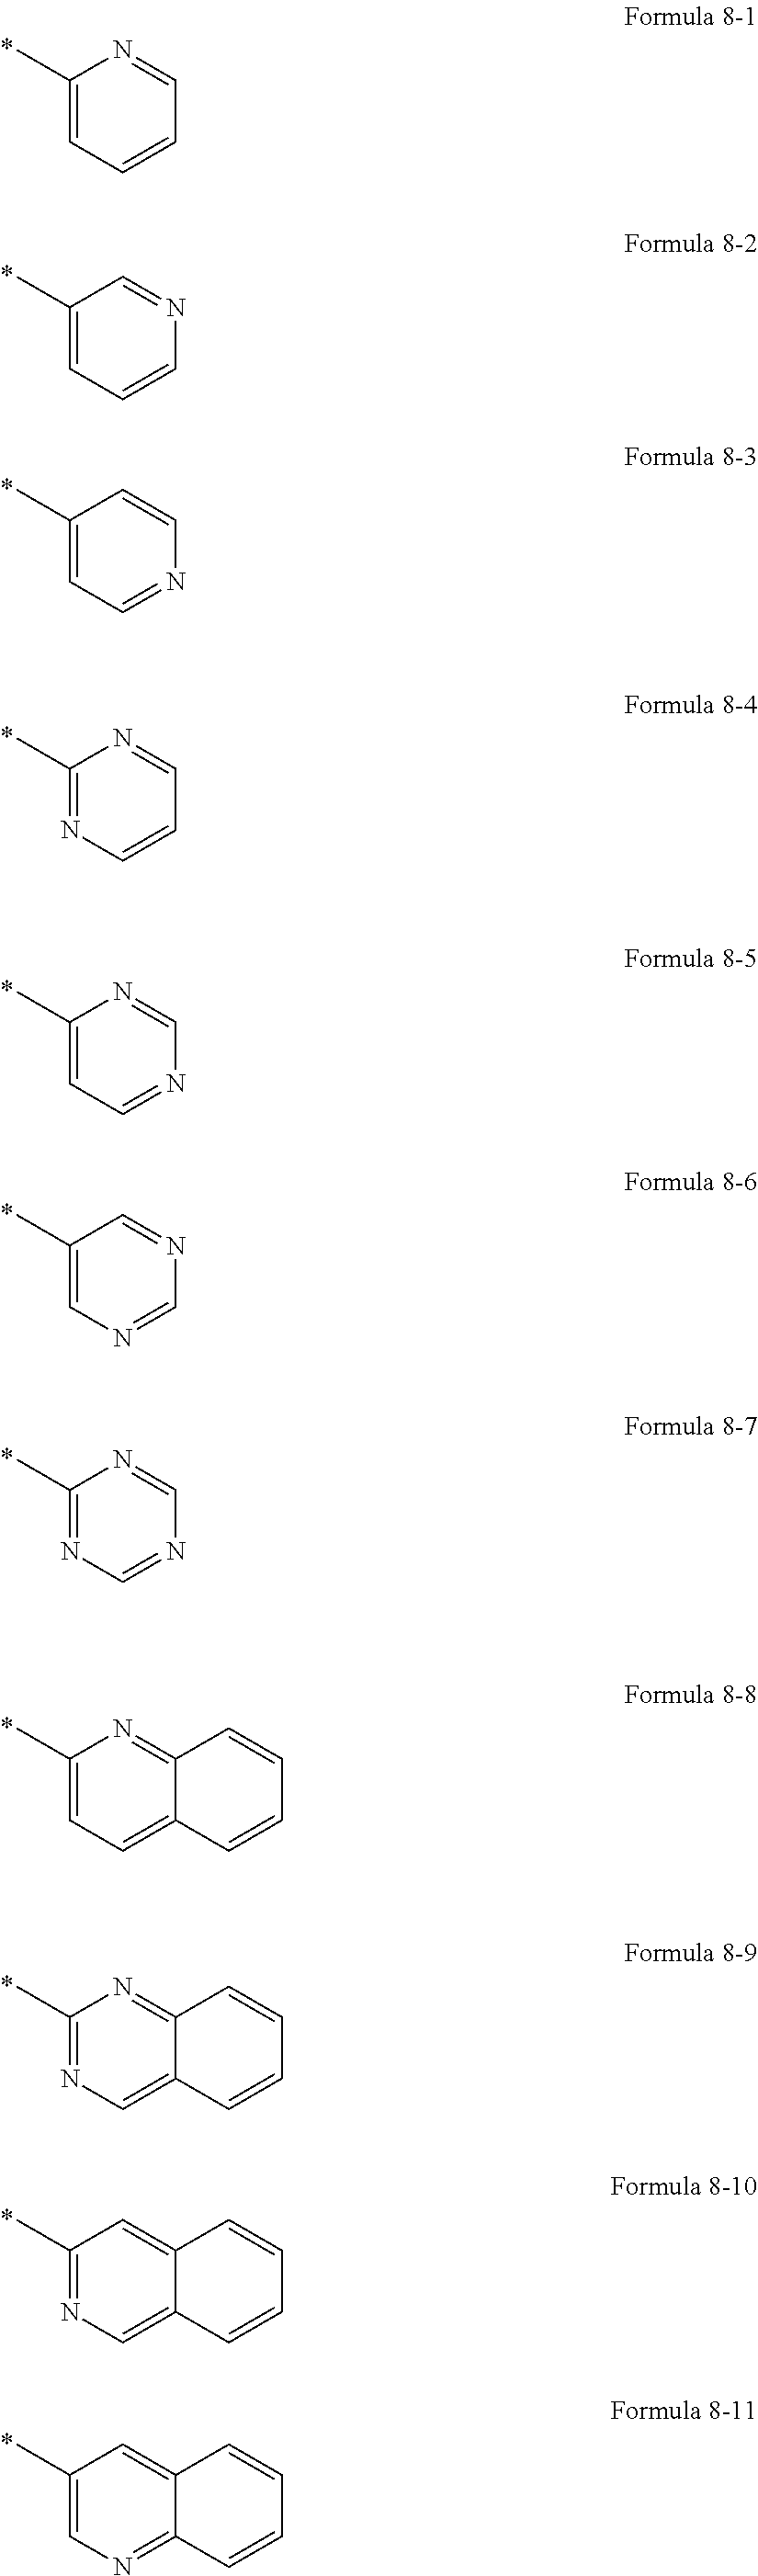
C1(C)=CC=CC=N1.C1(C)=CC=CN=C1.C1(C)=NC=CC=N1.C1(C)=CC=NC=N1.C1(C)=CN=CN=C1.C1(C)=NC=NC=N1.C1(C)=CC=C2C(=N1)C=CC=C2.C1(C)=NC=C2C(=N1)C=CC=C2.C1(C)=NC=C2C(=C1)C=CC=C2.C1(C)=CN=C2C(=C1)C=CC=C2.C1(C)=CC=NC=C1
